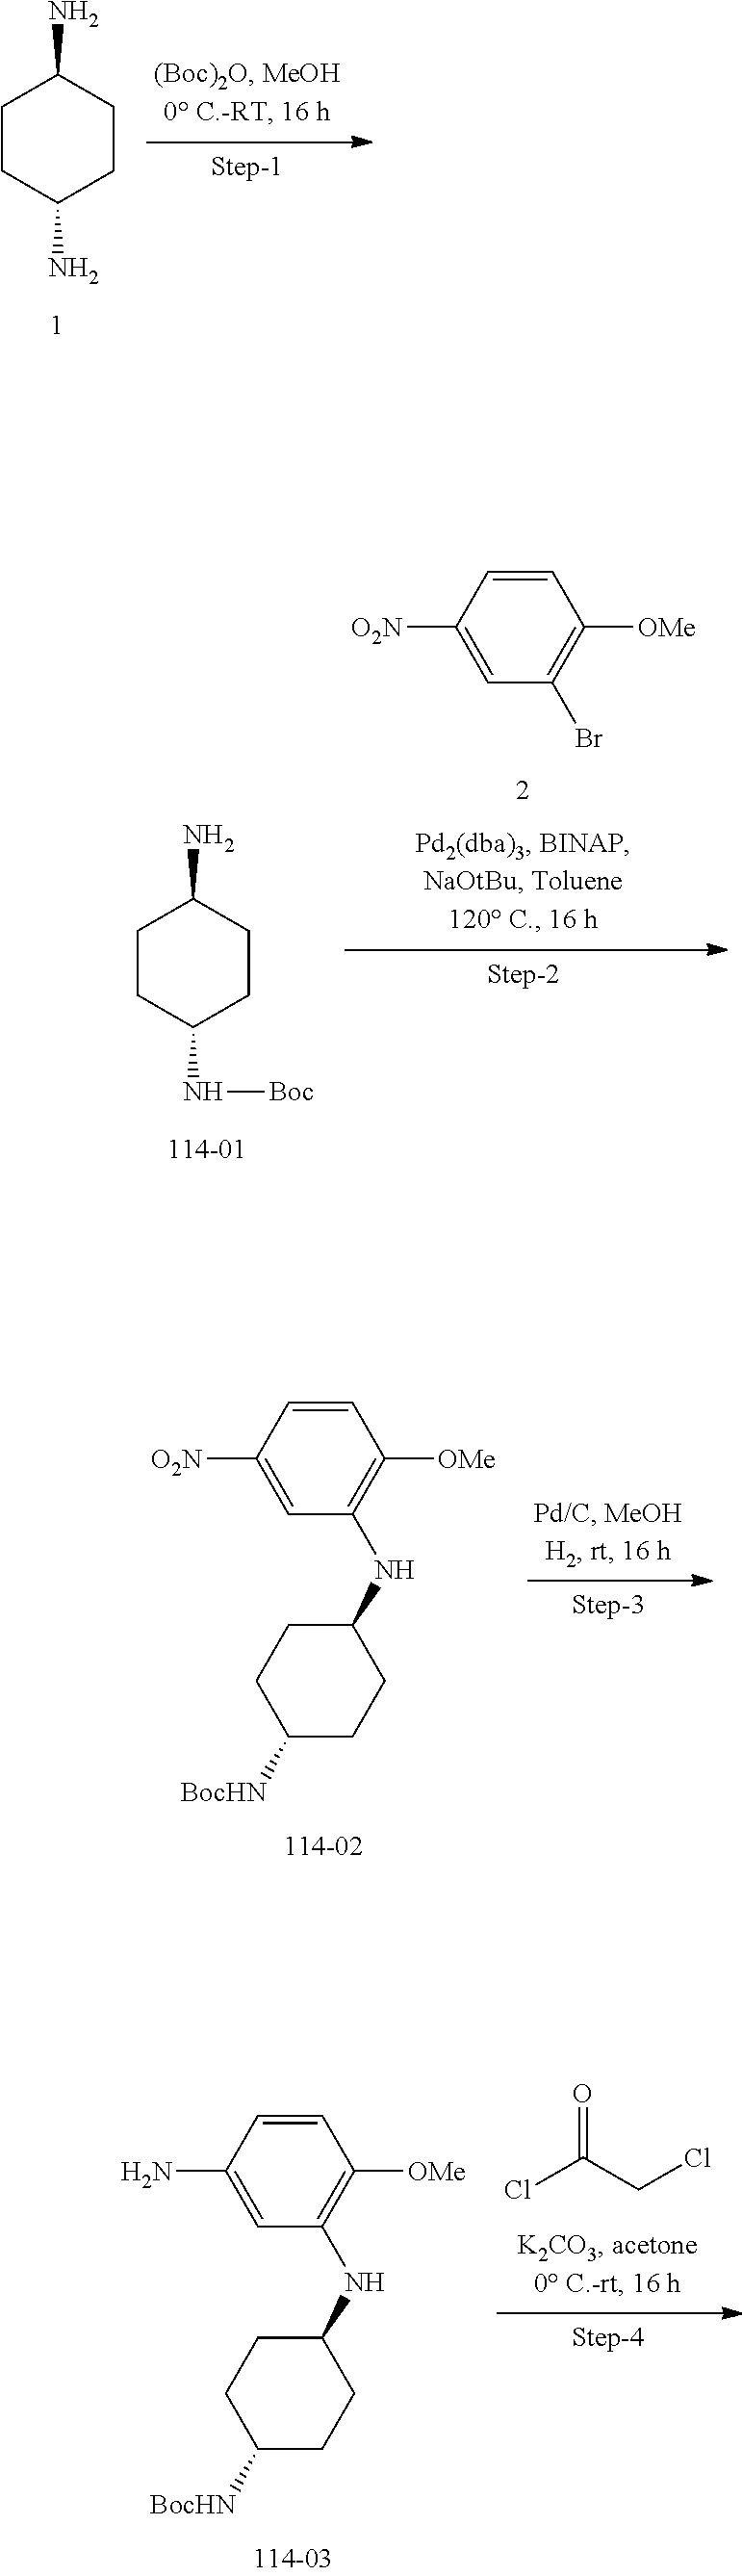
C1CC(N)CCC1N.C1CC(N[Boc])CCC1N.C1=CC([O2N])=CC(Br)=C1[OMe].C1=CC([O2N])=CC(NC2CCC([BocHN])CC2)=C1[OMe].C1=CC(N)=CC(NC2CCC([BocHN])CC2)=C1[OMe].O=C(CCl)Cl
